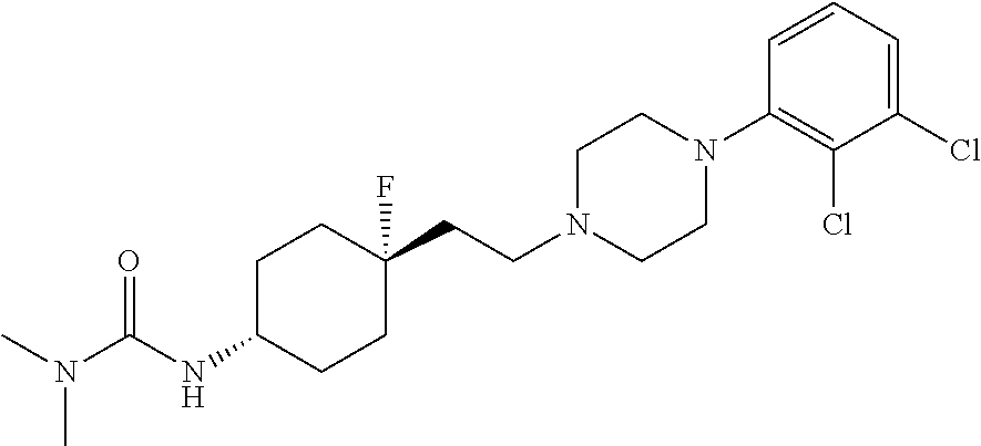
C(=O)(NC1CCC(CCN2CCN(C3=C(Cl)C(Cl)=CC=C3)CC2)(F)CC1)N(C)C
